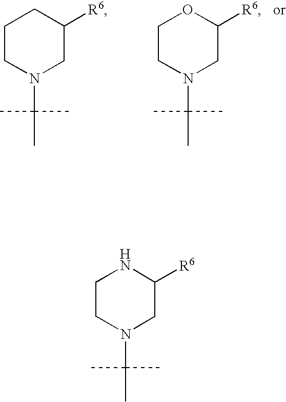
N1(C(C)(C)C)CC([R6])CCC1.N1(C(C)(C)C)CC([R6])OCC1.N1(C(C)(C)C)CC([R6])NCC1
